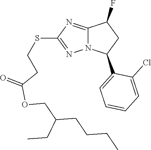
C12=NC(SCCC(=O)OCC(CCCC)CC)=NN1C(C1=CC=CC=C1Cl)CC2F
